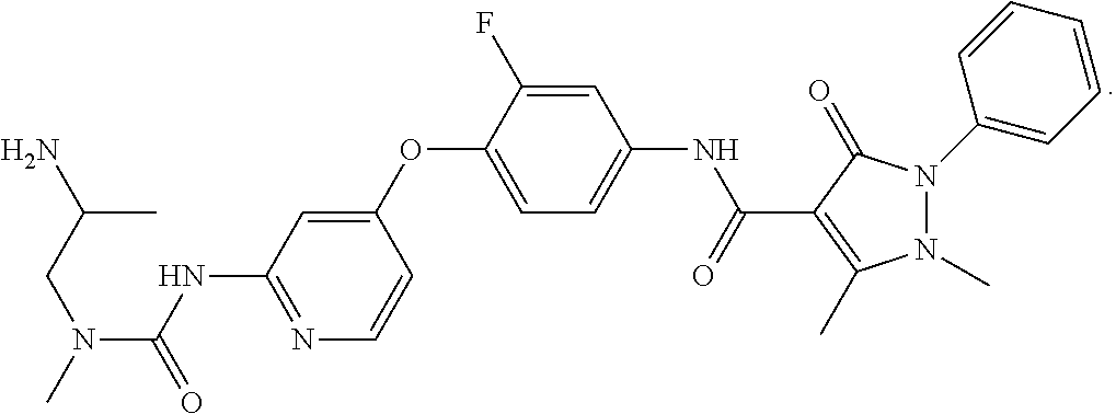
N1=C(NC(=O)N(C)CC(N)C)C=C(OC2=CC=C(NC(=O)C3=C(C)N(C)N(C4=CC=CC=C4)C3=O)C=C2F)C=C1
